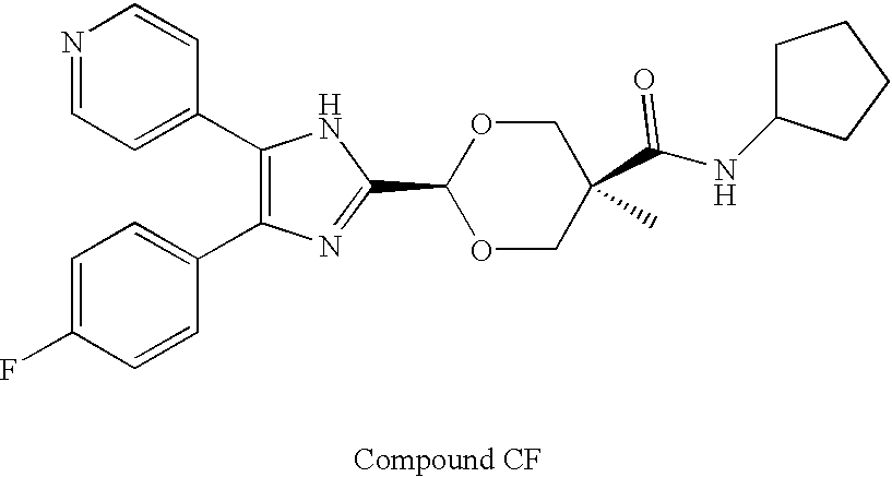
C1(C2=CC=NC=C2)=C(C2=CC=C(F)C=C2)N=C(C2OCC(C(=O)NC3CCCC3)(C)CO2)N1
